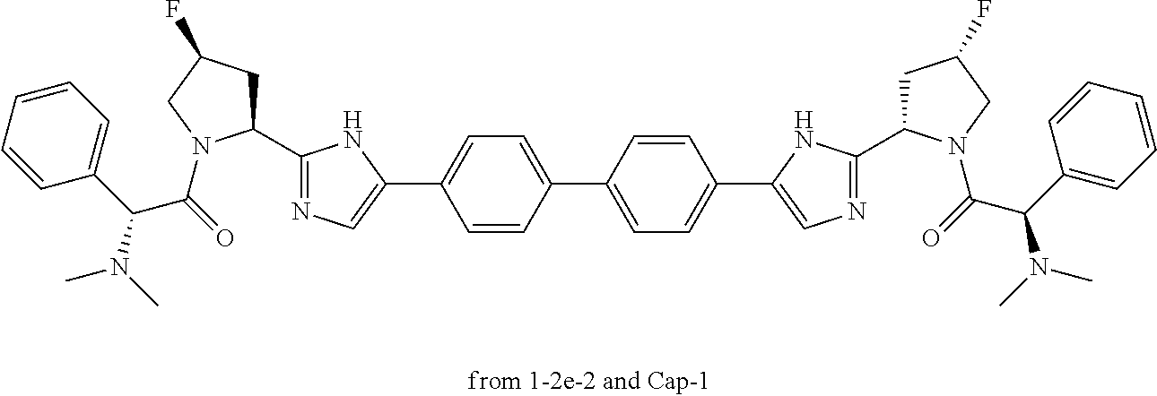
C1=CC=CC=C1C(C(=O)N1C(C2=NC=C(C3=CC=C(C4=CC=C(C5=CN=C(C6CC(F)CN6C(=O)C(C6=CC=CC=C6)N(C)C)N5)C=C4)C=C3)N2)CC(F)C1)N(C)C
